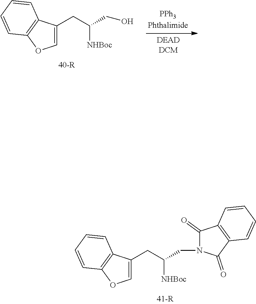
C1=C(CC([NHBoc])CN2C(=O)C3=C(C2=O)C=CC=C3)C2=C(O1)C=CC=C2.C1=C(CC([NHBoc])CO)C2=C(O1)C=CC=C2.[PPh3Phthalimide]
